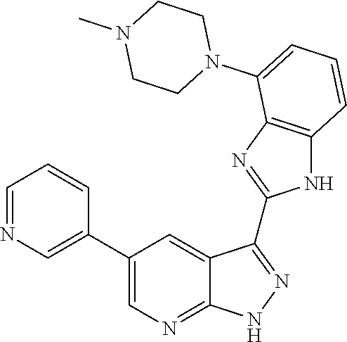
C1=NC=C(C2=CN=C3C(=C2)C(C2=NC4=C(N2)C=CC=C4N2CCN(C)CC2)=NN3)C=C1
